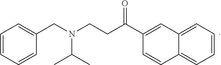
C1=CC=CC(CN(C(C)C)CCC(C2=CC3=CC=CC=C3C=C2)=O)=C1
